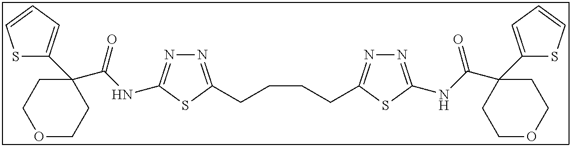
N1=C(CCCCC2=NN=C(NC(C3(C4=CC=CS4)CCOCC3)=O)S2)SC(NC(C2(C3=CC=CS3)CCOCC2)=O)=N1
